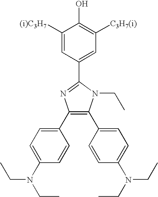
C1([(i)C3H7])=CC(C2=NC(C3=CC=C(N(CC)CC)C=C3)=C(C3=CC=C(N(CC)CC)C=C3)N2CC)=CC([C3H7(i)])=C1O
